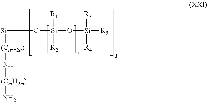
[Si]([(CnH2n)]N[(CmH2m)]N)O[Si](O[Si]([R5])([R3])[R4])([R2])[R1]
